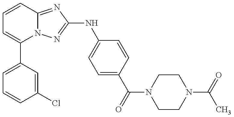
C1=C(C2=CC=CC3=NC(NC4=CC=C(C(=O)N5CCN(C(=O)C)CC5)C=C4)=NN23)C=C(Cl)C=C1
